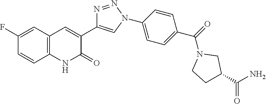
C12=C(C=C(F)C=C1)C=C(C1=CN(C3=CC=C(C(=O)N4CC(C(N)=O)CC4)C=C3)N=N1)C(=O)N2
